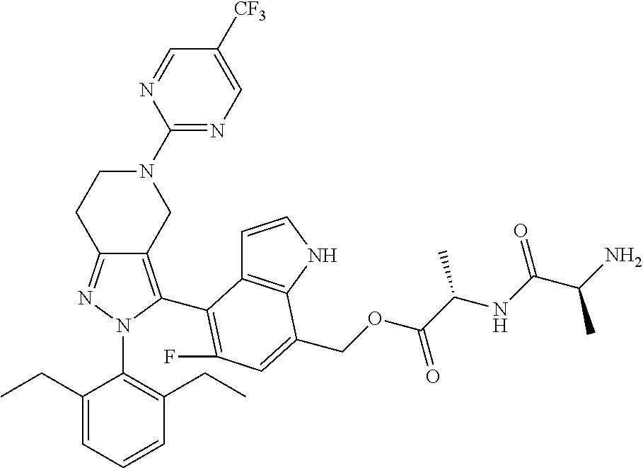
C12=NN(C3=C(CC)C=CC=C3CC)C(C3=C(F)C=C(COC(C(NC(C(N)C)=O)C)=O)C4=C3C=CN4)=C1CN(C1=NC=C([CF3])C=N1)CC2
